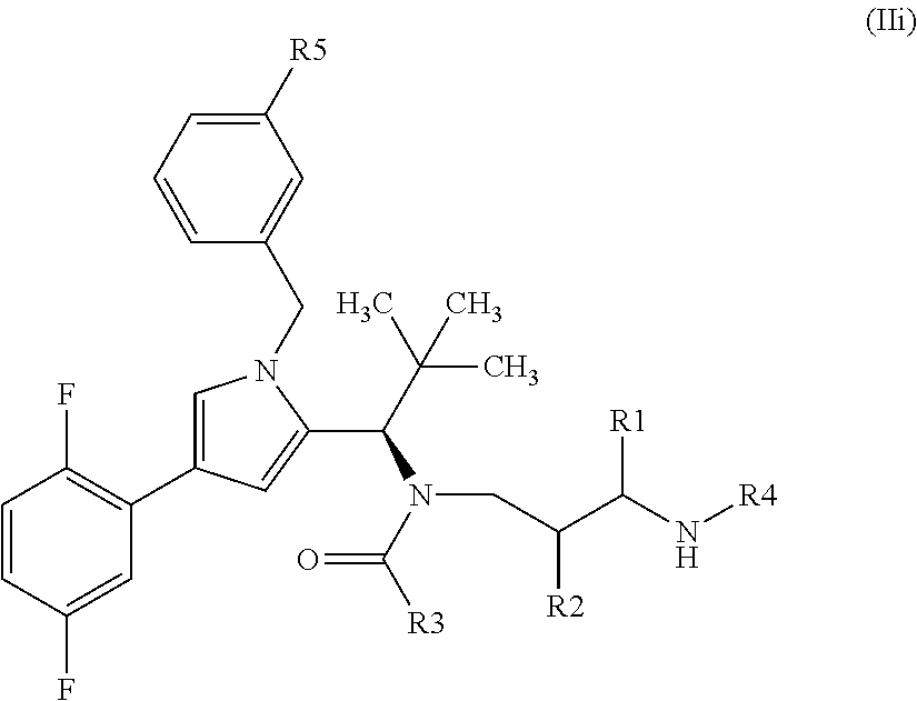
C1=C(C2=C(F)C=CC(F)=C2)C=C(C(C(C)(C)C)N(CC(C(N[R4])[R1])[R2])C([R3])=O)N1CC1=CC([R5])=CC=C1
